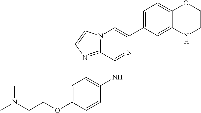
C1(C2=CC=C3C(=C2)NCCO3)=CN2C(=NC=C2)C(NC2=CC=C(OCCN(C)C)C=C2)=N1
